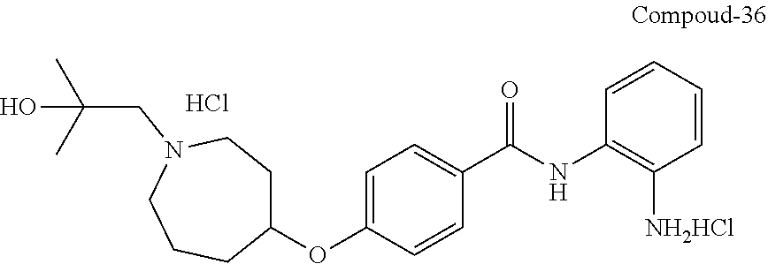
C1(OC2=CC=C(C(=O)NC3=C([NH2HCl])C=CC=C3)C=C2)CCN(CC(C)(C)O)CCC1.Cl
